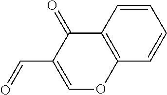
C1=CC2=C(C=C1)OC=C(C=O)C2=O
